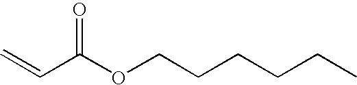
CCCCCCOC(C=C)=O
